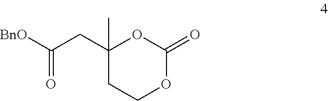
[BnO]C(CC1(C)OC(=O)OCC1)=O
